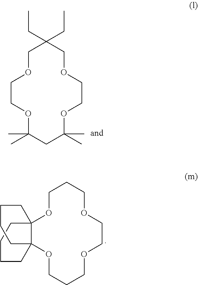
C1CCCC23C1(OCCCOCCOCCCO2)CCCC3.C1COCC(CC)(CC)COCCOC(C)(C)CC(C)(C)O1
